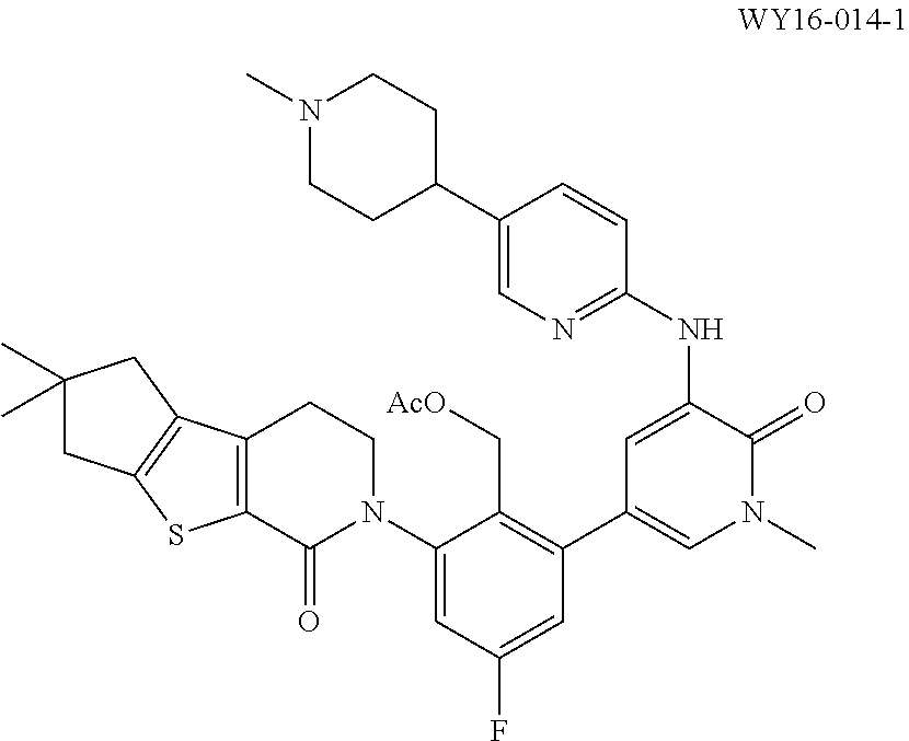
C1(N2CCC3=C(C2=O)SC2=C3CC(C)(C)C2)=CC(F)=CC(C2=CN(C)C(=O)C(NC3=NC=C(C4CCN(C)CC4)C=C3)=C2)=C1C[AcO]
